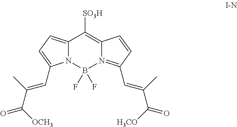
[SO3H]C1=C2N(=C(C=C(C(=O)[H3CO])C)C=C2)B(F)(F)N2C1=CC=C2C=C(C(=O)[OCH3])C
